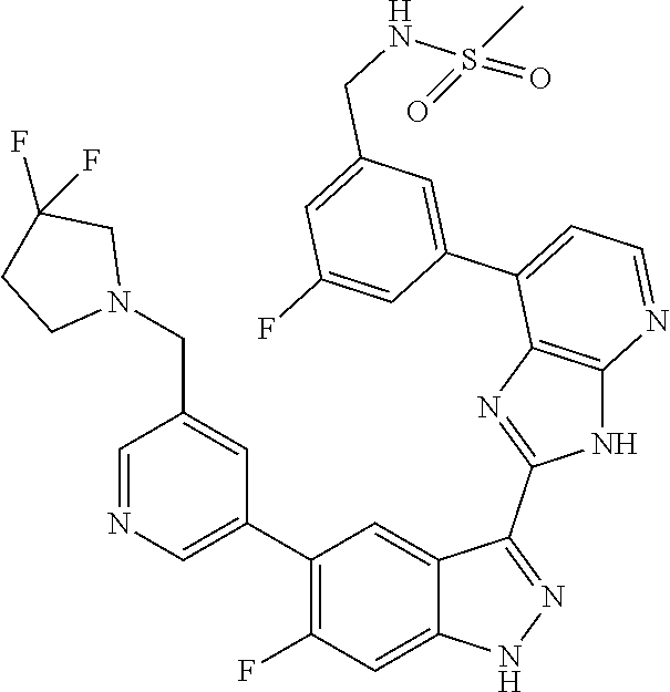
C1=NC=C(C2=C(F)C=C3C(=C2)C(C2=NC4=C(N2)N=CC=C4C2=CC(CNS(=O)(C)=O)=CC(F)=C2)=NN3)C=C1CN1CC(F)(F)CC1
